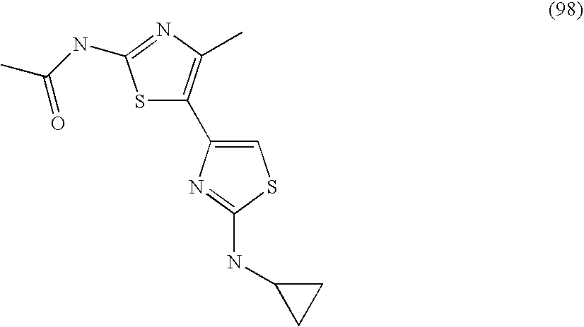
S1C(C2=CSC(NC3CC3)=N2)=C(C)N=C1NC(C)=O
